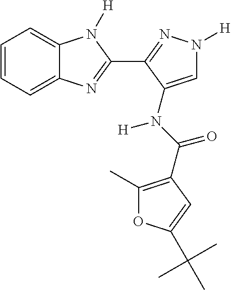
C1=CC=C2C(=C1)N([H])C(C1=NN([H])C=C1N(C(=O)C1=C(C)OC(C(C)(C)C)=C1)[H])=N2
